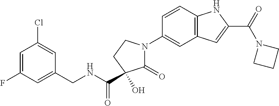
OC1(C(=O)NCC2=CC(F)=CC(Cl)=C2)C(=O)N(C2=CC3=C(C=C2)NC(C(=O)N2CCC2)=C3)CC1
